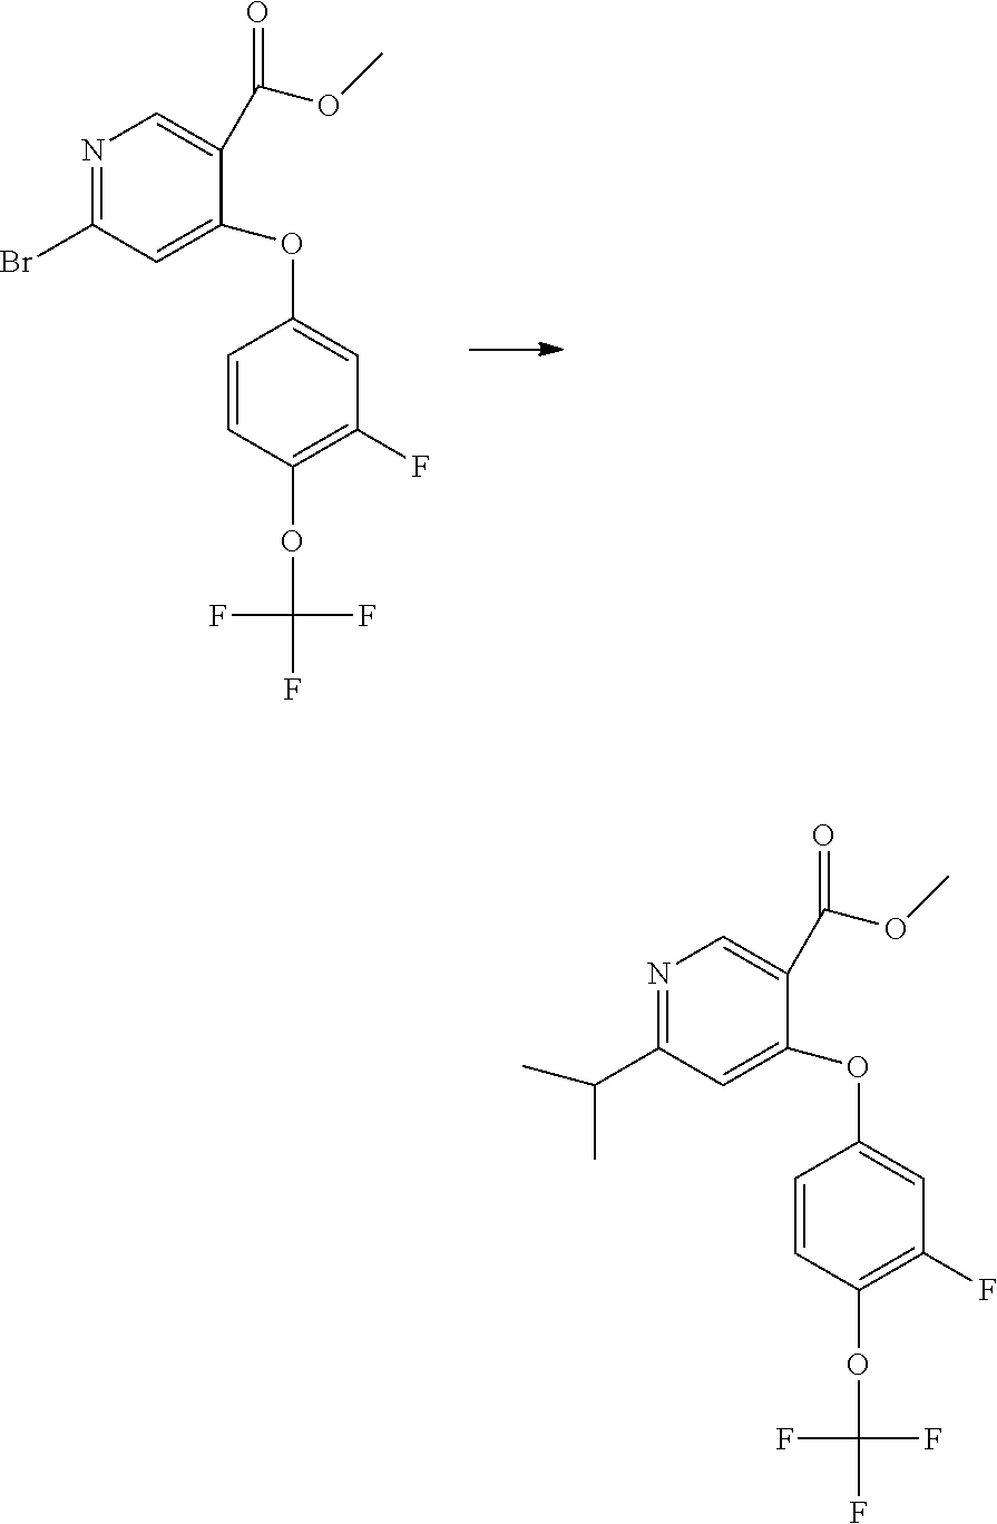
N1=C(Br)C=C(OC2=CC(F)=C(OC(F)(F)F)C=C2)C(C(=O)OC)=C1.N1=C(C(C)C)C=C(OC2=CC(F)=C(OC(F)(F)F)C=C2)C(C(=O)OC)=C1
